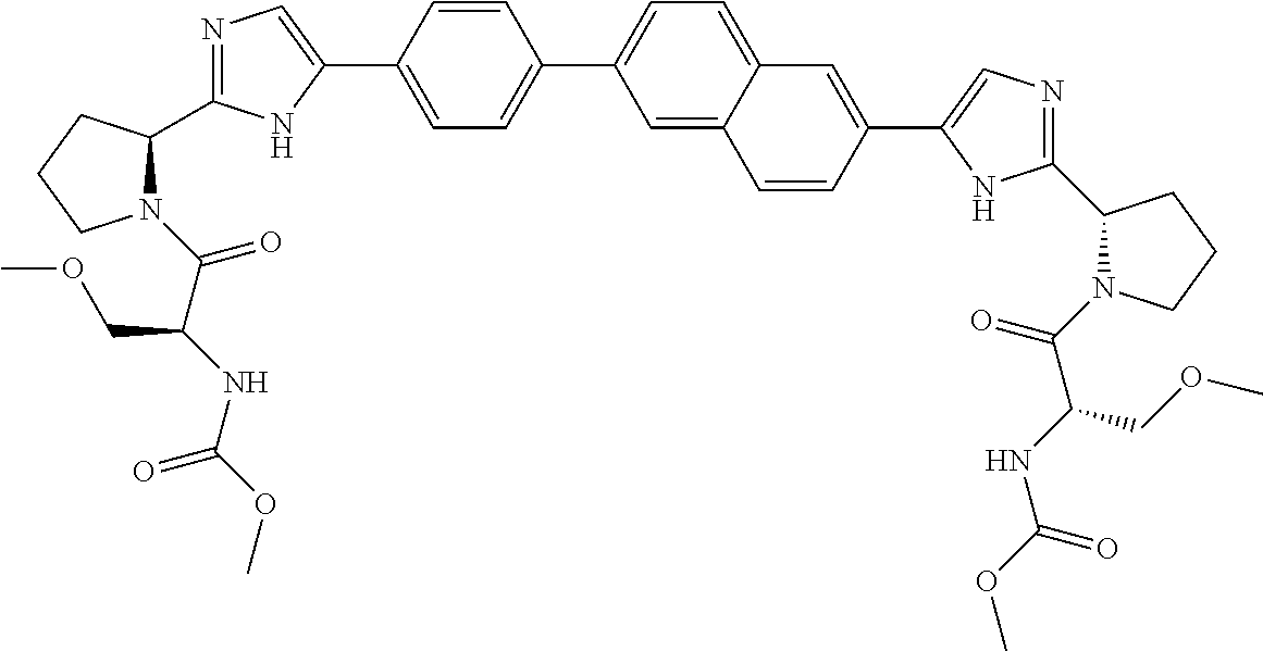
C1=C(C2=CN=C(C3N(C(C(NC(OC)=O)COC)=O)CCC3)N2)C=CC(C2=CC=C3C(=C2)C=CC(C2=CN=C(C4N(C(C(NC(OC)=O)COC)=O)CCC4)N2)=C3)=C1
